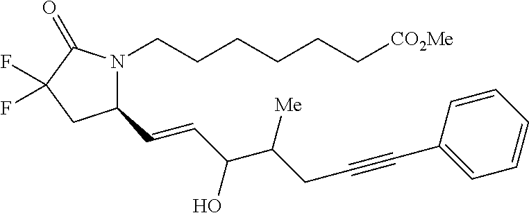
C1(C=CC(C(CC#CC2=CC=CC=C2)[Me])O)N(CCCCCC[CO2Me])C(=O)C(F)(F)C1
